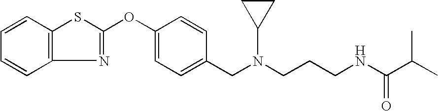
C1=CC2=C(C=C1)N=C(OC1=CC=C(CN(C3CC3)CCCNC(C(C)C)=O)C=C1)S2
